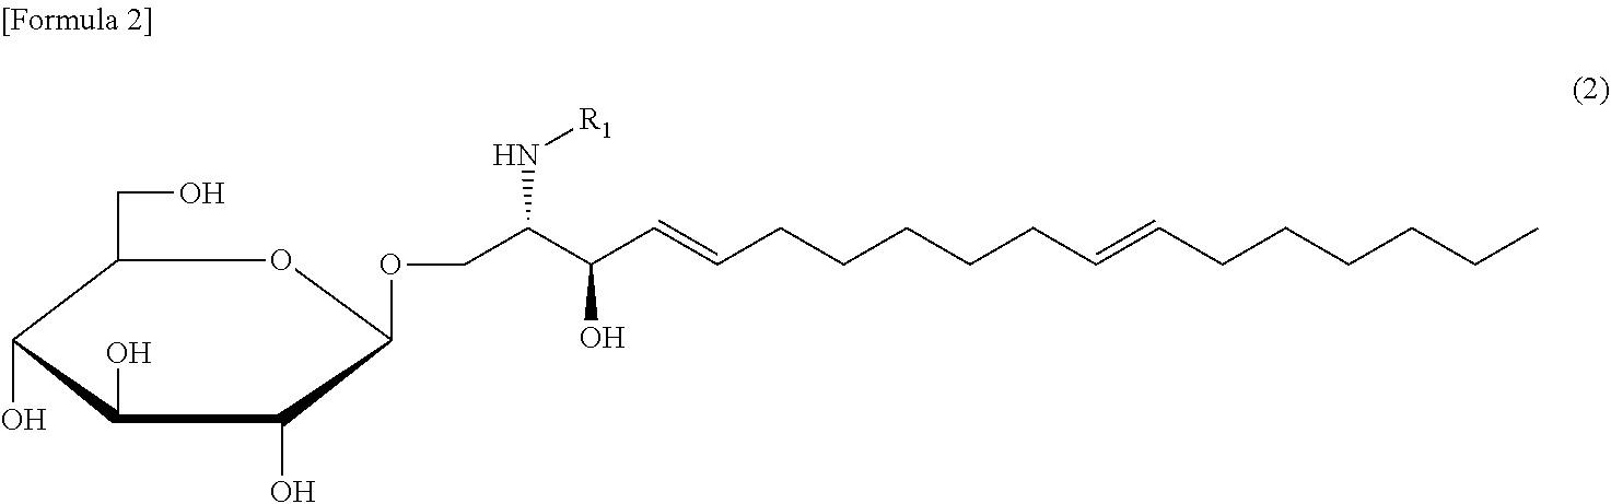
C1(CO)C(O)C(O)C(O)C(OCC(C(C=CCCCCCC=CCCCCCC)O)N[R1])O1
